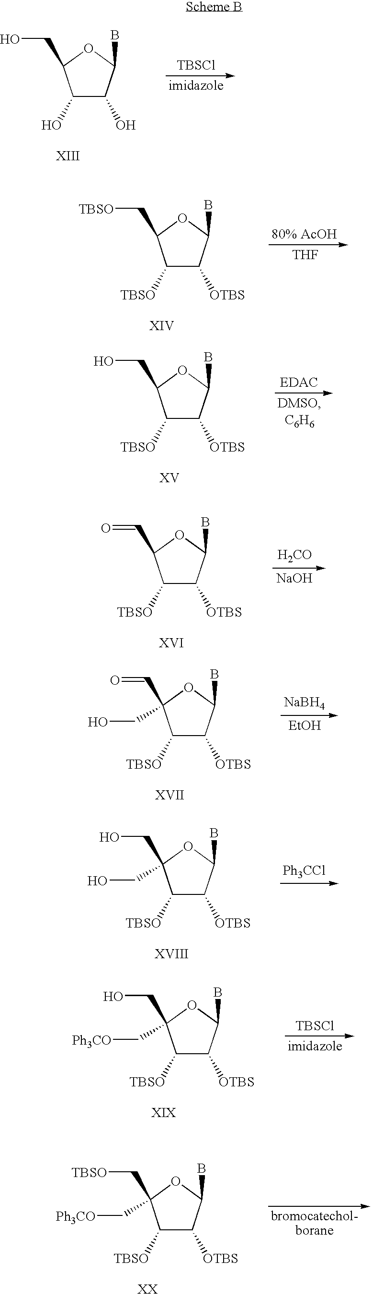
C1(O)C(O)C(B)OC1CO.[TBSCl].C1([TBSO])C([OTBS])C(B)OC1C[TBSO].[THF].C1([TBSO])C([OTBS])C(B)OC1CO.C1([TBSO])C([OTBS])C(B)OC1C=O.[H2CO].[NaOH].C1([TBSO])C([OTBS])C(B)OC1(C=O)CO.[NaBH4].[EtOH].C1([TBSO])C([OTBS])C(B)OC1(CO)CO.[Ph3CCl].C1([TBSO])C([OTBS])C(B)OC1(CO)C[Ph3CO].[TBSCl].C1([TBSO])C([OTBS])C(B)OC1(C[TBSO])C[Ph3CO]
